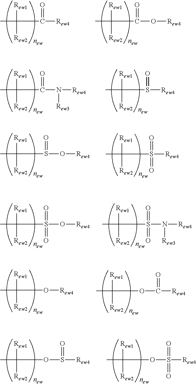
CC([Rew1])([Rew2])C([Rew4])=O.CC([Rew1])([Rew2])C(O[Rew4])=O.CC([Rew1])([Rew2])C(N([Rew4])[Rew3])=O.CC([Rew1])([Rew2])S(=O)[Rew4].CC([Rew1])([Rew2])S(O[Rew4])=O.CC([Rew1])([Rew2])S([Rew4])(=O)=O.CC([Rew1])([Rew2])O[Rew4].CC([Rew1])([Rew2])OC([Rew4])=O.CC([Rew1])([Rew2])S(O[Rew4])(=O)=O.CC([Rew1])([Rew2])S(N([Rew4])[Rew3])(=O)=O.CC([Rew1])([Rew2])OS([Rew4])=O.CC([Rew1])([Rew2])OS([Rew4])(=O)=O
